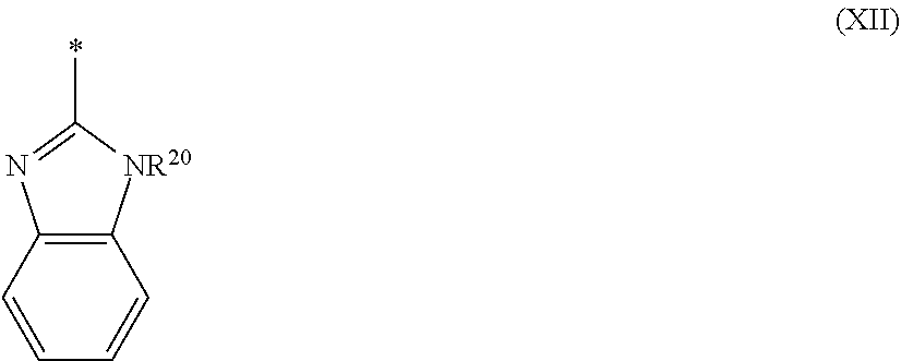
C1(*)=NC2=C([NR20]1)C=CC=C2
